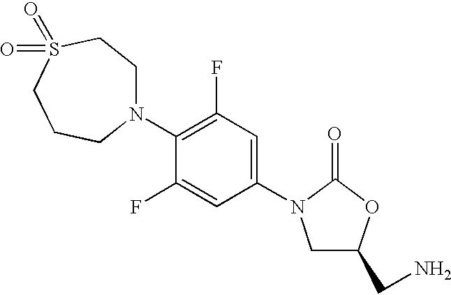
N1(C2=C(F)C=C(N3CC(CN)OC3=O)C=C2F)CCS(=O)(=O)CCC1
